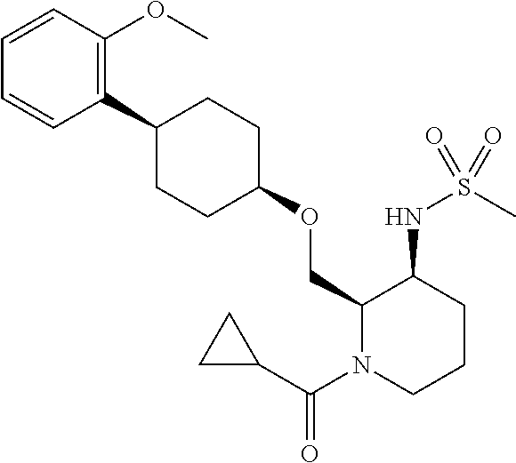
C1(C2CCC(OCC3N(C(C4CC4)=O)CCCC3NS(C)(=O)=O)CC2)=C(OC)C=CC=C1
